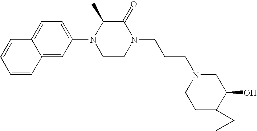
C12=CC(N3CCN(CCCN4CCC5(C(O)C4)CC5)C(=O)C3C)=CC=C1C=CC=C2
